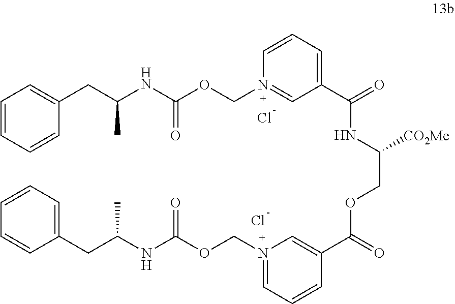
C(C(NC(=O)OCN1=CC=CC(C(OCC(NC(C2=CC=CN(COC(NC(CC3=CC=CC=C3)C)=O)=C2)=O)[CO2Me])=O)=C1)C)C1=CC=CC=C1.Cl.Cl
